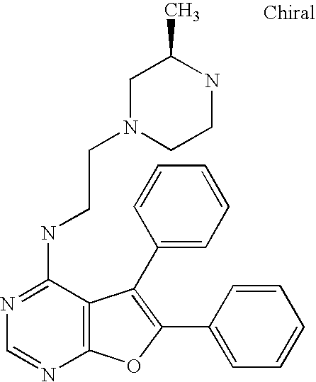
N1=C(NCCN2CCNC(C)C2)C2=C(N=C1)OC(C1=CC=CC=C1)=C2C1=CC=CC=C1
